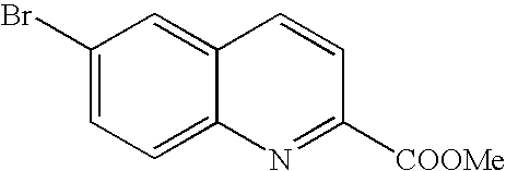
C1(Br)=CC=C2C(=C1)C=CC([COOMe])=N2
